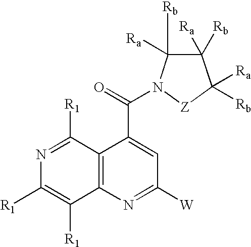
C12=C(N=C([W])C=C1C(=O)N1C([Rb])([Ra])C([Ra])([Rb])C([Ra])([Rb])[Z]1)C([R1])=C([R1])N=C2[R1]
